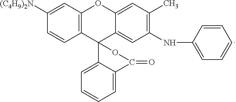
C12=C(C=C([(C4H9)2N])C=C1)OC1=CC(C)=C(NC3=CC=CC=C3)C=C1C21C2=CC=CC=C2C(=O)O1
